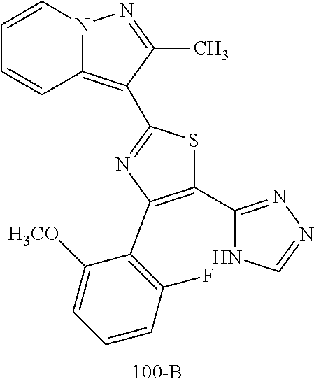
C1=CN2C(=C(C3=NC(C4=C(F)C=CC=C4[H3CO])=C(C4=NN=CN4)S3)C(C)=N2)C=C1
